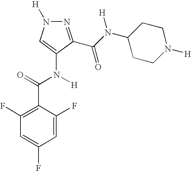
C1(F)=C(C(=O)N([H])C2=CN([H])N=C2C(N(C2CCN([H])CC2)[H])=O)C(F)=CC(F)=C1
